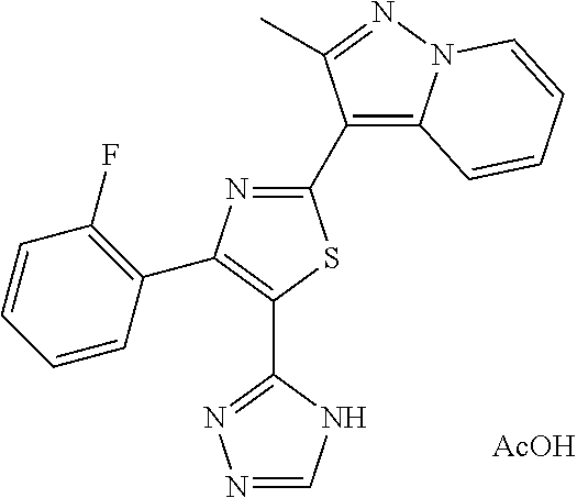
N1=CNC(C2=C(C3=C(F)C=CC=C3)N=C(C3=C4N(N=C3C)C=CC=C4)S2)=N1.[AcOH]
